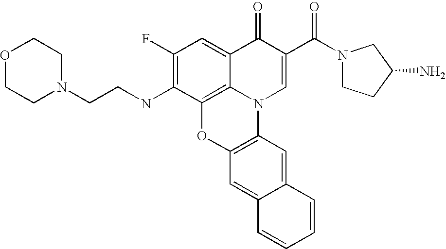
C12=C3C(=CC(F)=C1NCCN1CCOCC1)C(=O)C(C(=O)N1CCC(N)C1)=CN3C1=C(O2)C=C2C(=C1)C=CC=C2
